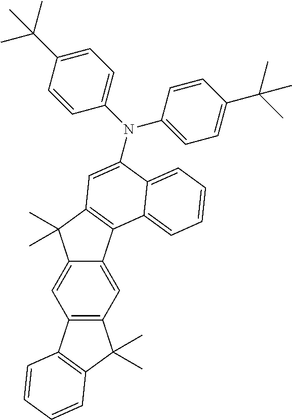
C12=C(C=C3C(=C1)C(C)(C)C1=C3C3=CC=CC=C3C(N(C3=CC=C(C(C)(C)C)C=C3)C3=CC=C(C(C)(C)C)C=C3)=C1)C(C)(C)C1=C2C=CC=C1
